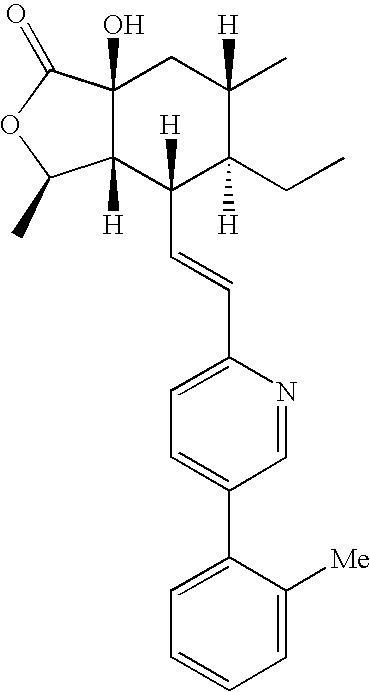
C12([H])C(O)(C(=O)OC1C)CC(C)([H])C(CC)([H])C2(C=CC1=CC=C(C2=CC=CC=C2[Me])C=N1)[H]
